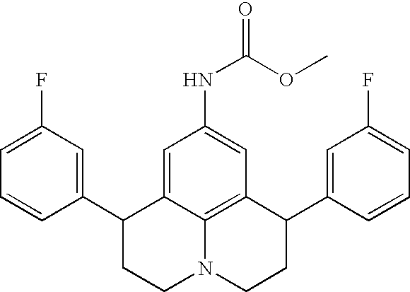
C1=C(F)C=C(C2CCN3C4=C(C(C5=CC(F)=CC=C5)CC3)C=C(NC(=O)OC)C=C24)C=C1
